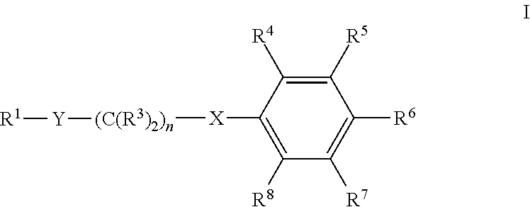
C1([R5])=C([R4])C([X][(C(R3)2)n][Y][R1])=C([R8])C([R7])=C1[R6]
